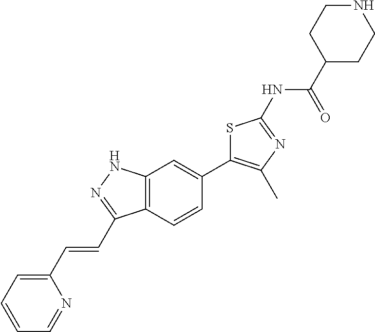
C1CC(C(=O)NC2=NC(C)=C(C3=CC4=C(C=C3)C(C=CC3=CC=CC=N3)=NN4)S2)CCN1
